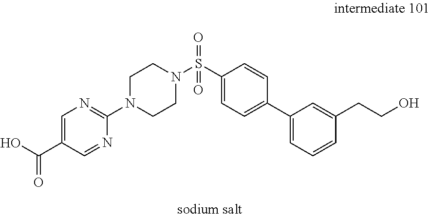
S(N1CCN(C2=NC=C(C(O)=O)C=N2)CC1)(C1=CC=C(C2=CC=CC(CCO)=C2)C=C1)(=O)=O
